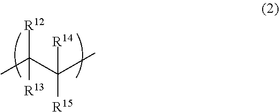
CC(C(C)([R14])[R15])([R12])[R13]
